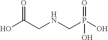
OC(CNCP(O)(O)=O)=O
